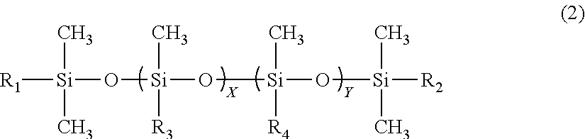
[R1][Si](C)(C)O[Si](C)([R3])O[Si](C)([R4])O[Si](C)([R2])C
